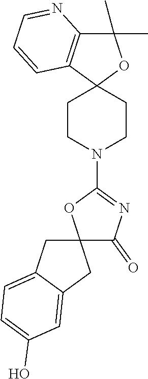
C12(CCN(C3=NC(=O)C4(O3)CC3=CC=C(O)C=C3C4)CC1)OC(C)(C)C1=C2C=CC=N1
